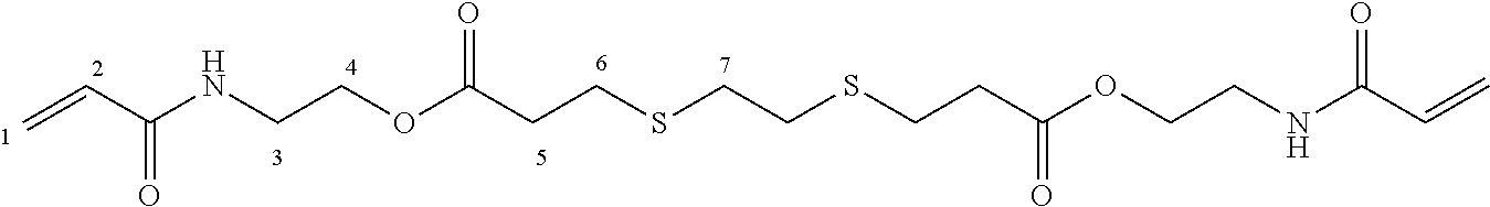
C(C(NCCOC(CCSCCSCCC(OCCNC(C=C)=O)=O)=O)=O)=C
